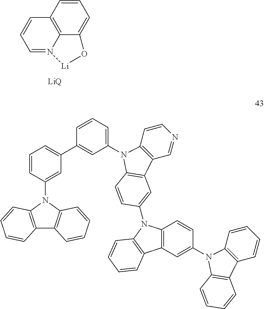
C12=C3C(=CC=C1)O[Li]N3=CC=C2.[LiQ].C1=CC=C(N2C3=C(C=NC=C3)C3=C2C=CC(N2C4=C(C=C(N5C6=C(C=CC=C6)C6=C5C=CC=C6)C=C4)C4=C2C=CC=C4)=C3)C=C1C1=CC=CC(N2C3=C(C4=C2C=CC=C4)C=CC=C3)=C1
